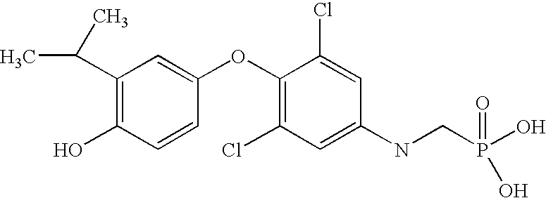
CC(C)C1=C(O)C=CC(OC2=C(Cl)C=C(NCP(O)(=O)O)C=C2Cl)=C1
